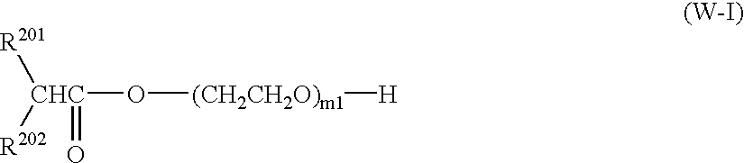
[R201][CHC]([R202])(=O)O[(CH2CH2O)m1][H]
